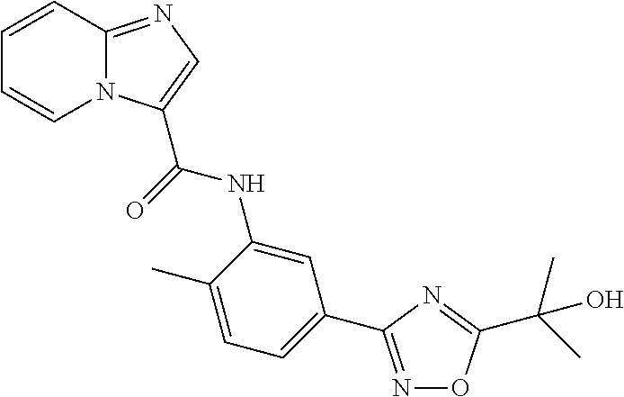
C12=NC=C(C(NC3=CC(C4=NOC(C(C)(C)O)=N4)=CC=C3C)=O)N1C=CC=C2
